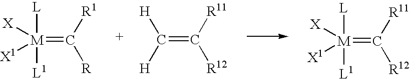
C(=C([R11])[R12])([H])[H].[M](=C([R11])[R12])([X1])([X])([L])[L1].[M](=C([R1])[R])([X1])([X])([L])[L1]
